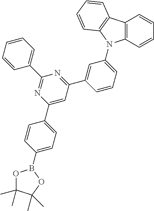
O1C(C)(C)C(C)(C)OB1C1=CC=C(C2=CC(C3=CC(N4C5=C(C=CC=C5)C5=C4C=CC=C5)=CC=C3)=NC(C3=CC=CC=C3)=N2)C=C1
